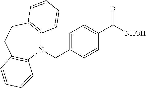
N1(CC2=CC=C(C([NHOH])=O)C=C2)C2=C(CCC3=C1C=CC=C3)C=CC=C2
